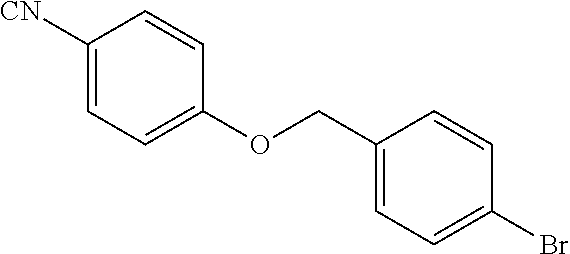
[CN]C1=CC=C(OCC2=CC=C(Br)C=C2)C=C1
